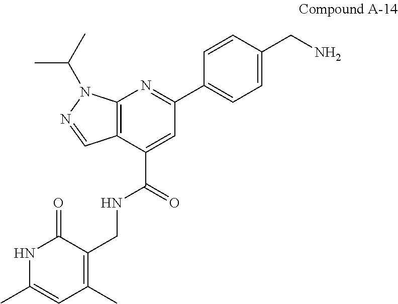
N1C(C)=CC(C)=C(CNC(C2=CC(C3=CC=C(CN)C=C3)=NC3=C2C=NN3C(C)C)=O)C1=O
